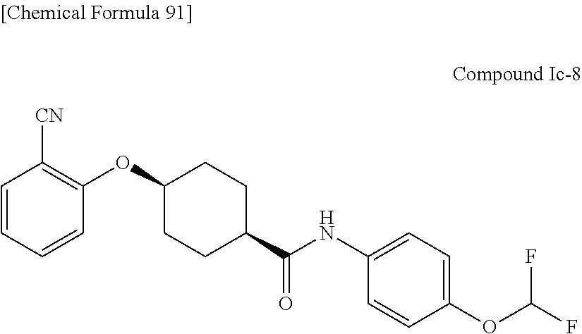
O(C1CCC(C(NC2=CC=C(OC(F)F)C=C2)=O)CC1)C1=C([CN])C=CC=C1
